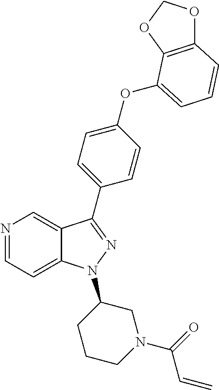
N1=CC=C2C(=C1)C(C1=CC=C(OC3=CC=CC4=C3OCO4)C=C1)=NN2C1CCCN(C(=O)C=C)C1
